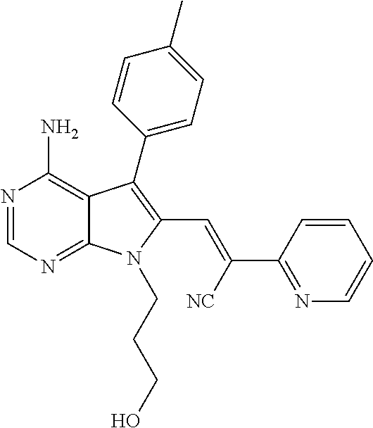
N1=CN=C2C(=C1N)C(C1=CC=C(C)C=C1)=C(C=C(C1=NC=CC=C1)[NC])N2CCCO
